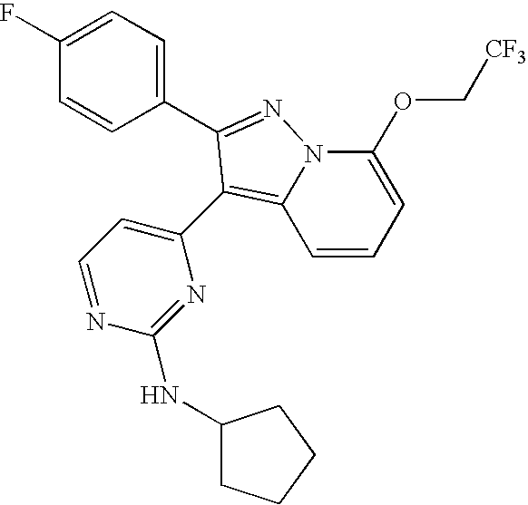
C1=CC=C(OC[CF3])N2C1=C(C1=CC=NC(NC3CCCC3)=N1)C(C1=CC=C(F)C=C1)=N2
